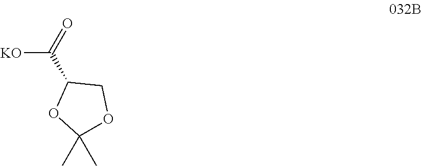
[KO]C(=O)C1OC(C)(C)OC1
